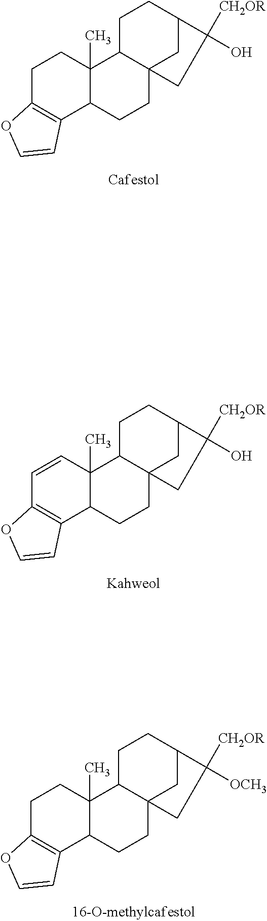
C1C2=C(C3C(C)(C1)C1C4(CC3)CC(CC1)C([CH2OR])(O)C4)C=CO2.C1=CC2(C)C(C3=C1OC=C3)CCC13C2CCC(C1)C([CH2OR])(O)C3.C1C2=C(C3C(C)(C1)C1C4(CC3)CC(CC1)C([CH2OR])([OCH3])C4)C=CO2
